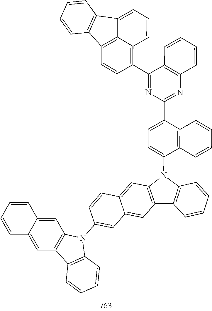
C1=C(C2=NC3=C(C(C4=C5C6=C(C=C4)C4=C(C6=CC=C5)C=CC=C4)=N2)C=CC=C3)C2=C(C(N3C4=C(C5=C3C=CC=C5)C=C3C(=C4)C=CC(N4C5=C(C=C6C=CC=CC6=C5)C5=C4C=CC=C5)=C3)=C1)C=CC=C2
